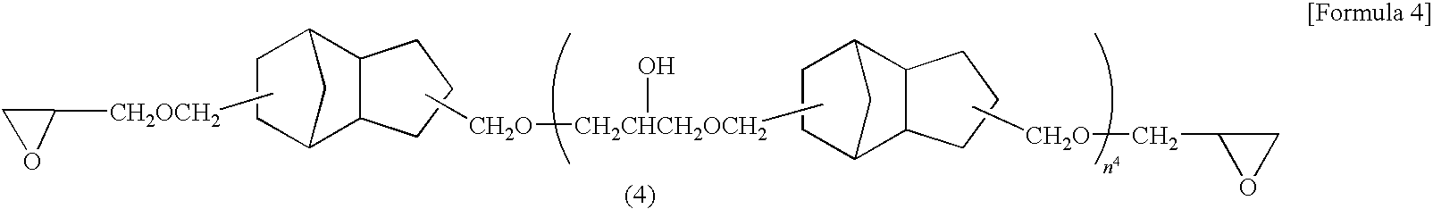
C1C2C3C(C(C1)C2)CCC3.C1([CH2OCH2]C)CO1.C1(C[CH2O]C)OC1.C[CH2O][CH2CHCH2OCH2](C)O.C12C3C(C(CC1)C2)CCC3
